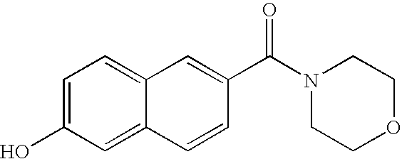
C1=C(O)C=C2C(=C1)C=C(C(=O)N1CCOCC1)C=C2
